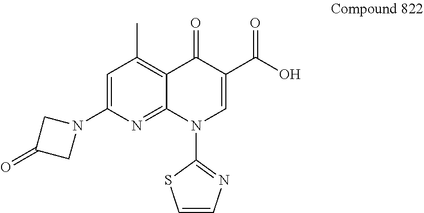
C1=C(N2CC(=O)C2)N=C2C(=C1C)C(=O)C(C(O)=O)=CN2C1=NC=CS1
